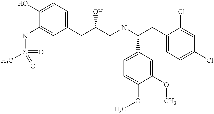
C1(O)=CC=C(CC(CNC(CC2=CC=C(Cl)C=C2Cl)C2=CC=C(OC)C(OC)=C2)O)C=C1NS(C)(=O)=O
